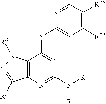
C12=C(N=C(N([R3])[R4])N=C1NC1=CC([R7B])=C([R7A])C=N1)C([R5])=NN2[R6]
